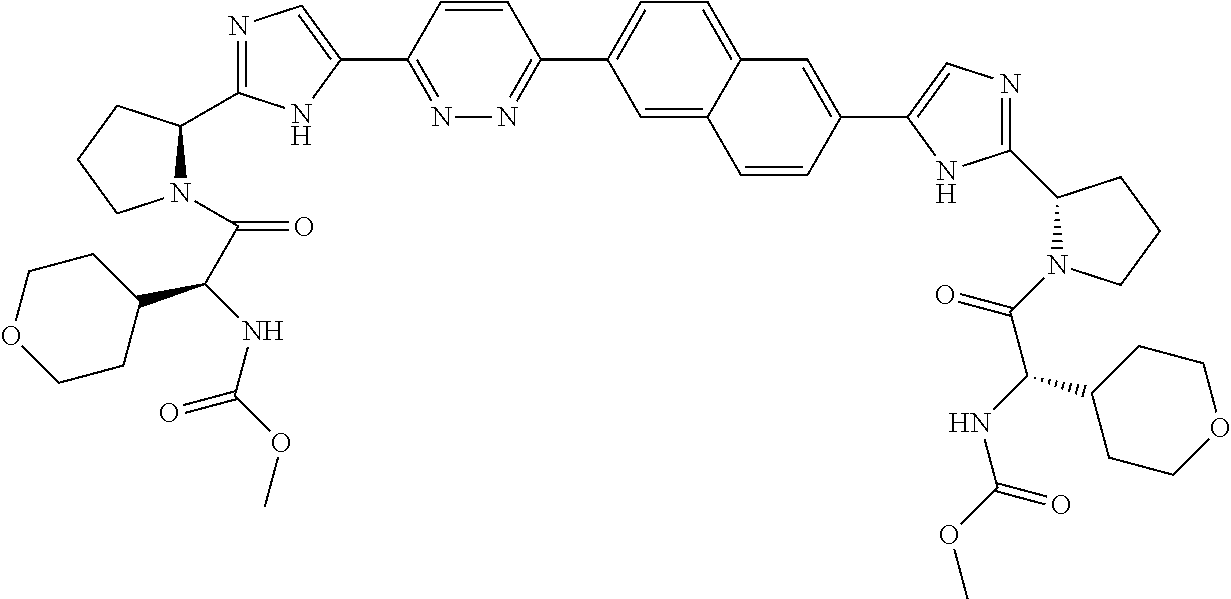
N1=C(C2=CN=C(C3N(C(C(C4CCOCC4)NC(OC)=O)=O)CCC3)N2)C=CC(C2=CC=C3C(=C2)C=CC(C2=CN=C(C4N(C(C(NC(OC)=O)C5CCOCC5)=O)CCC4)N2)=C3)=N1
